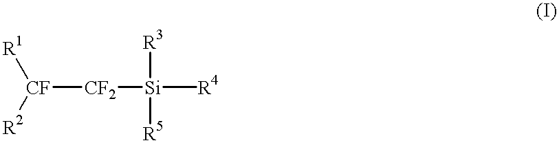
[R1][CF]([R2])[CF2][Si]([R3])([R5])[R4]
